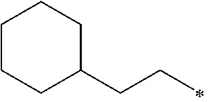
C(CC)C1CCCCC1
